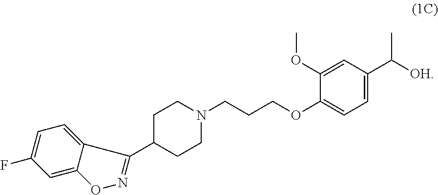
C1C(C2=NOC3=CC(F)=CC=C32)CCN(CCCOC2=CC=C(C([OH])C)C=C2OC)C1
